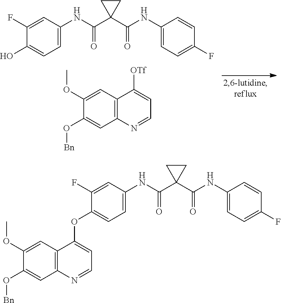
C1(NC(C2(C(NC3=CC=C(F)C=C3)=O)CC2)=O)=CC=C(O)C(F)=C1.[OTf]C1=CC=NC2=C1C=C(OC)C(O[Bn])=C2.C1(NC(C2(C(NC3=CC=C(F)C=C3)=O)CC2)=O)=CC=C(OC2=CC=NC3=C2C=C(OC)C(O[Bn])=C3)C(F)=C1
